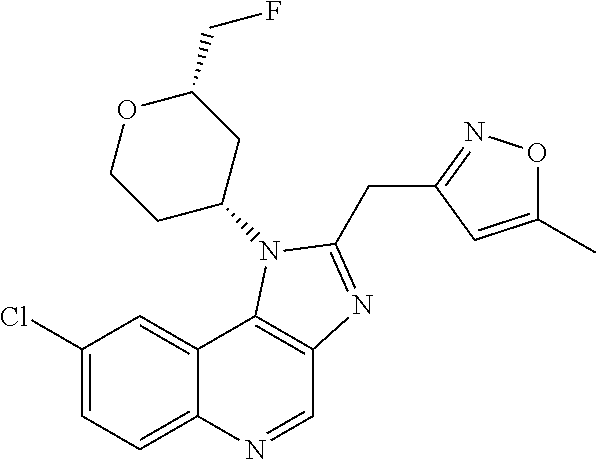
C1(Cl)=CC=C2C(=C1)C1=C(C=N2)N=C(CC2=NOC(C)=C2)N1C1CC(CF)OCC1
